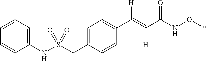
C1(NS(CC2=CC=C(C(=C(C(NO*)=O)[H])[H])C=C2)(=O)=O)=CC=CC=C1
